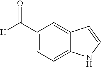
C1(C([H])=O)=CC=C2C(=C1)C=CN2
